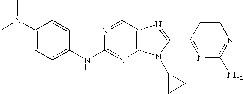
C1(N(C)C)=CC=C(NC2=NC3=C(C=N2)N=C(C2=NC(N)=NC=C2)N3C2CC2)C=C1
